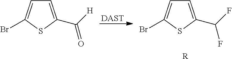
[DAST].C1=C(C([H])=O)SC(Br)=C1.C1=C(C(F)F)SC(Br)=C1.[R]
